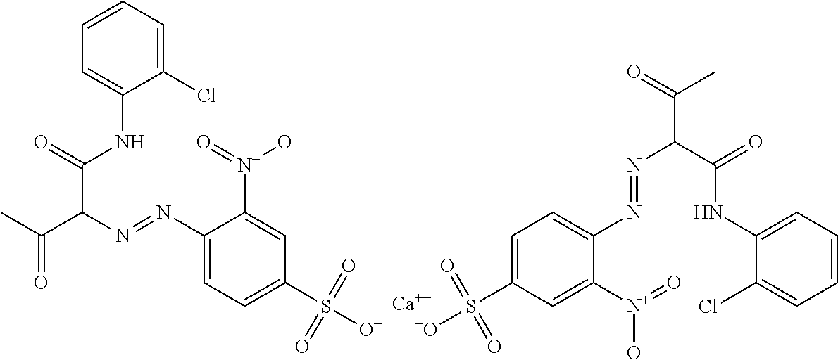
CC(C(N=NC1=CC=C(S(=O)(=O)[O-])C=C1[N+]([O-])=O)C(=O)NC1=CC=CC=C1Cl)=O.C1=C(S(=O)(=O)[-O])C=C([N+](=O)[O-])C(N=NC(C(=O)C)C(=O)NC2=CC=CC=C2Cl)=C1.[Ca]
